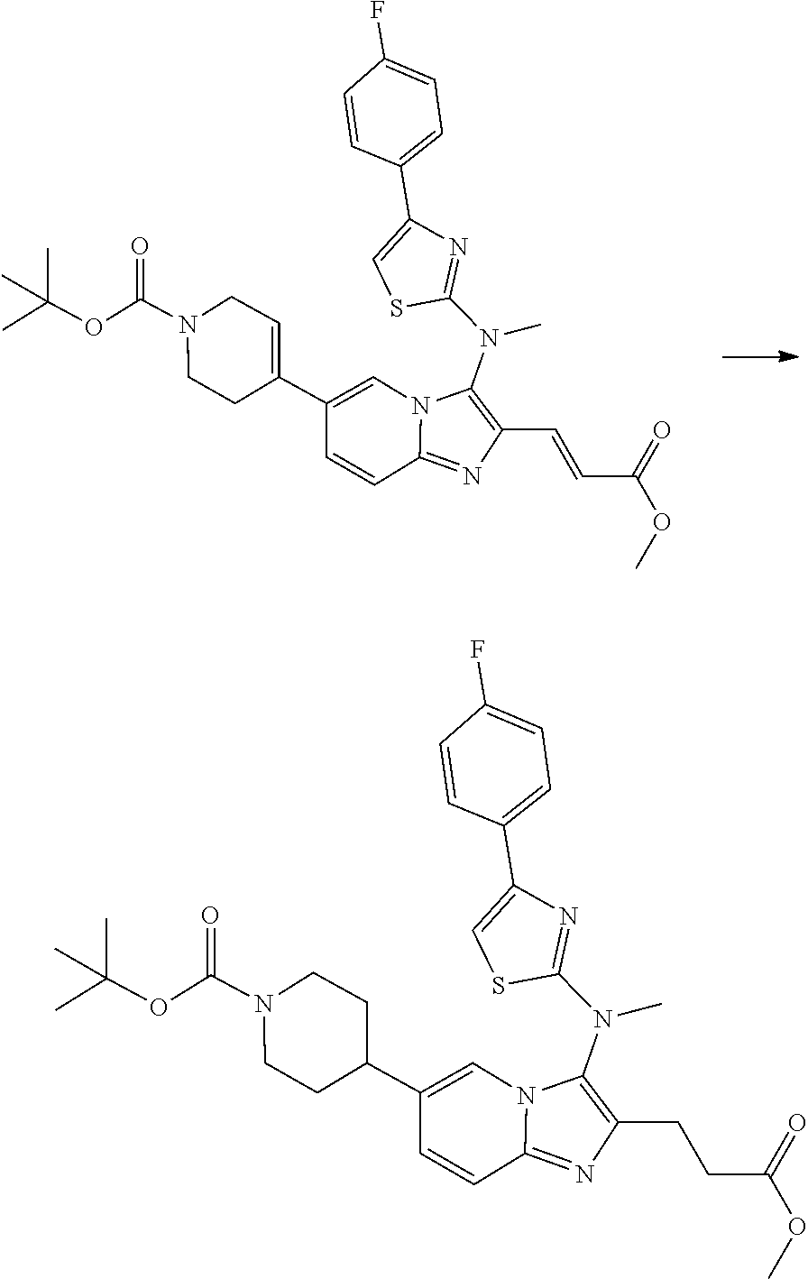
C1(C=CC(=O)OC)=C(N(C2=NC(C3=CC=C(F)C=C3)=CS2)C)N2C(=N1)C=CC(C1=CCN(C(OC(C)(C)C)=O)CC1)=C2.C1(CCC(=O)OC)=C(N(C2=NC(C3=CC=C(F)C=C3)=CS2)C)N2C(=N1)C=CC(C1CCN(C(OC(C)(C)C)=O)CC1)=C2
